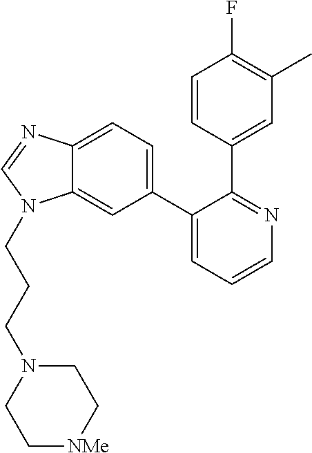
C1(C2=CC=C3C(=C2)N(CCCN2CC[NMe]CC2)C=N3)=CC=CN=C1C1=CC(C)=C(F)C=C1
